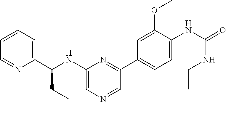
C1=CC=C(C(NC2=CN=CC(C3=CC=C(NC(=O)NCC)C(OC)=C3)=N2)CCC)N=C1
